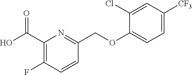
C1(C(O)=O)=C(F)C=CC(COC2=CC=C([CF3])C=C2Cl)=N1
